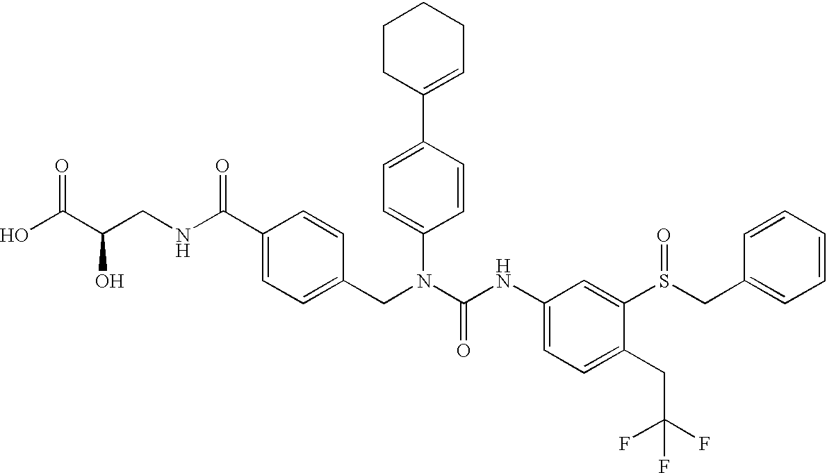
OC(C(CNC(C1=CC=C(CN(C(NC2=CC=C(CC(F)(F)F)C(S(CC3=CC=CC=C3)=O)=C2)=O)C2=CC=C(C3=CCCCC3)C=C2)C=C1)=O)O)=O
